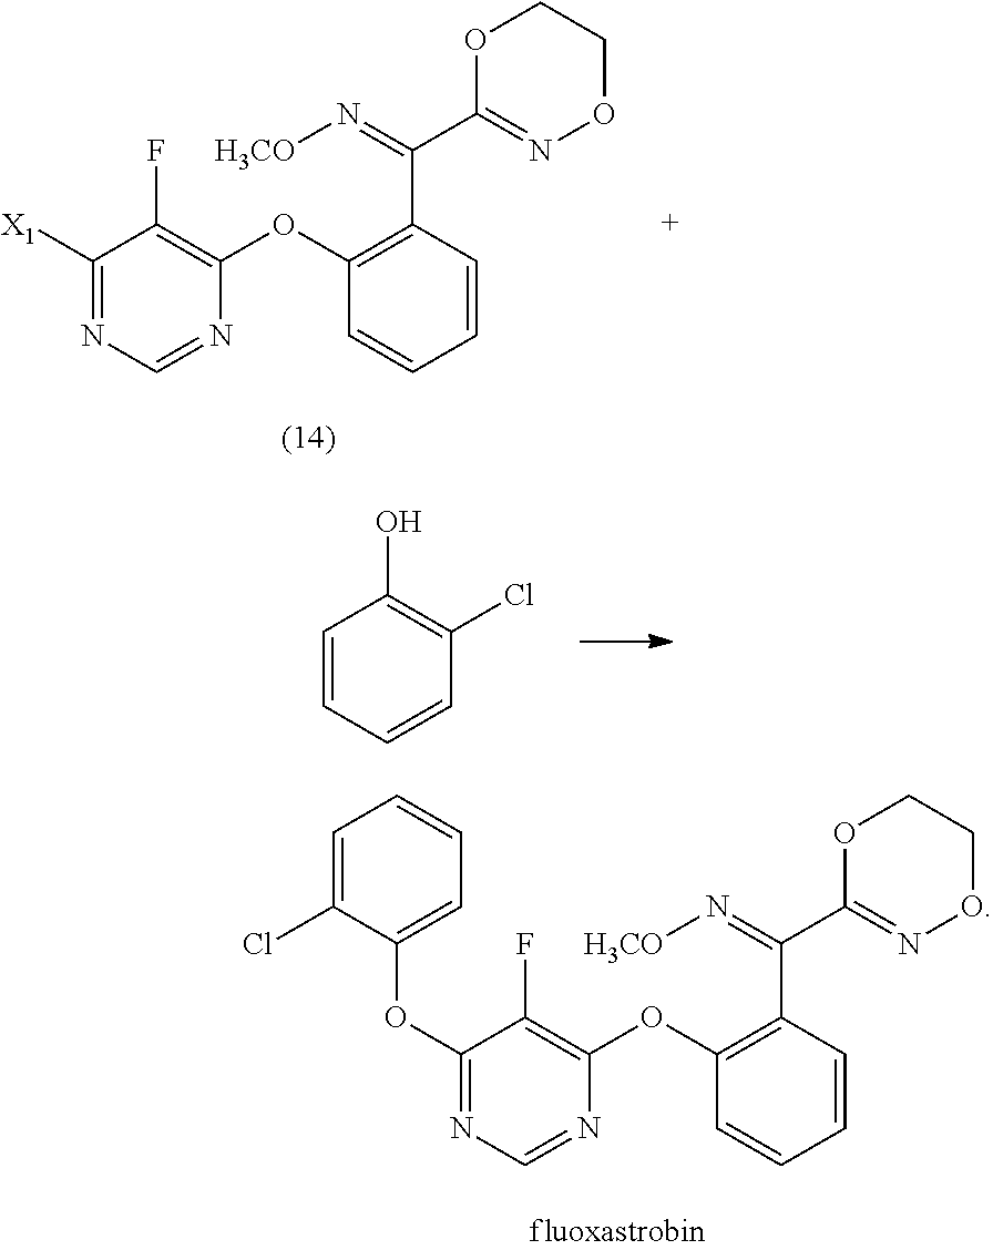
[X1]C1=NC=NC(OC2=C(C(=N[H3CO])C3=NOCCO3)C=CC=C2)=C1F.C1=CC=CC(Cl)=C1O.C1=C(Cl)C(OC2=NC=NC(OC3=C(C(=N[H3CO])C4=NOCCO4)C=CC=C3)=C2F)=CC=C1
